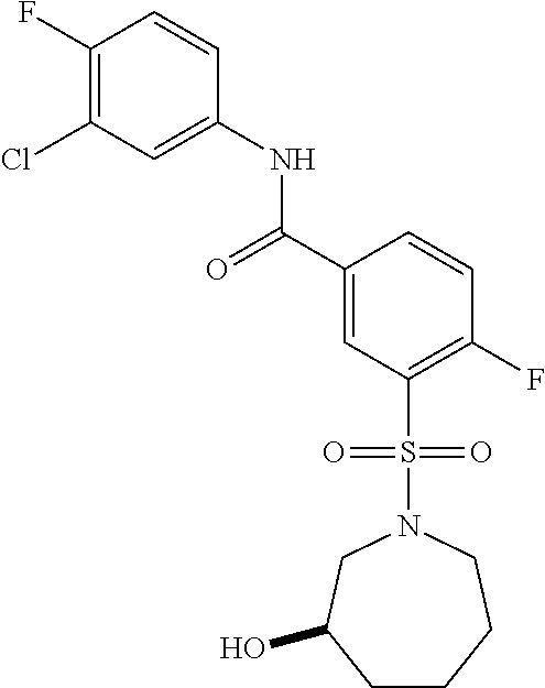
C1(F)=C(Cl)C=C(NC(=O)C2=CC(S(N3CC(O)CCCC3)(=O)=O)=C(F)C=C2)C=C1
